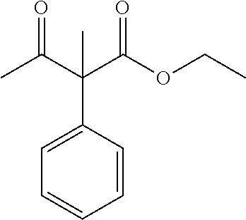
C1=CC(C(C(=O)OCC)(C(=O)C)C)=CC=C1
